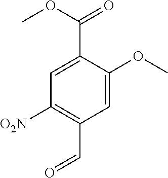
C1([O2N])=C(C=O)C=C(OC)C(C(OC)=O)=C1
